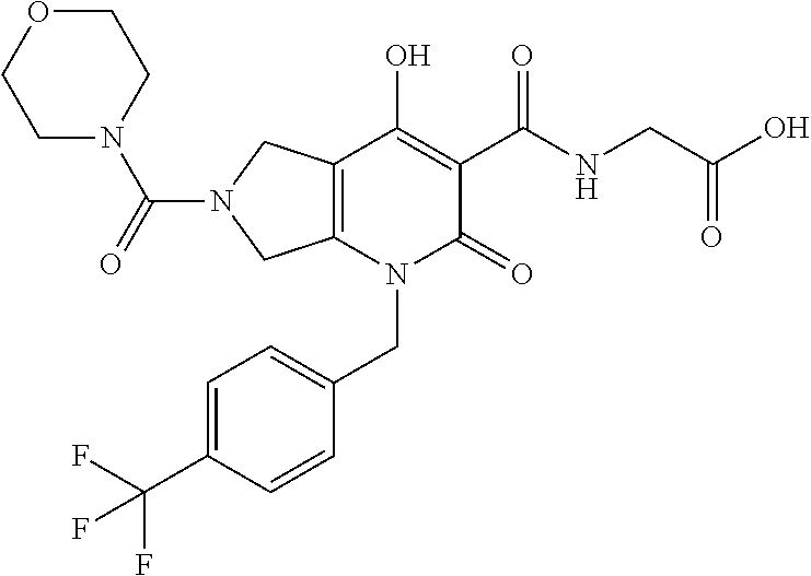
C12=C(N(CC3=CC=C(C(F)(F)F)C=C3)C(=O)C(C(NCC(O)=O)=O)=C1O)CN(C(N1CCOCC1)=O)C2
